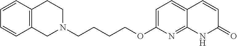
C1N(CCCCOC2=CC=C3C(=N2)NC(=O)C=C3)CCC2=C1C=CC=C2
